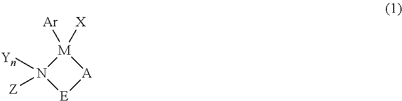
[M]1([Ar])([X])N([Yn])([Z])[E][A]1
